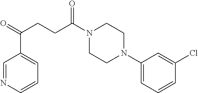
C1(N2CCN(C(CCC(=O)C3=CC=CN=C3)=O)CC2)=CC=CC(Cl)=C1
